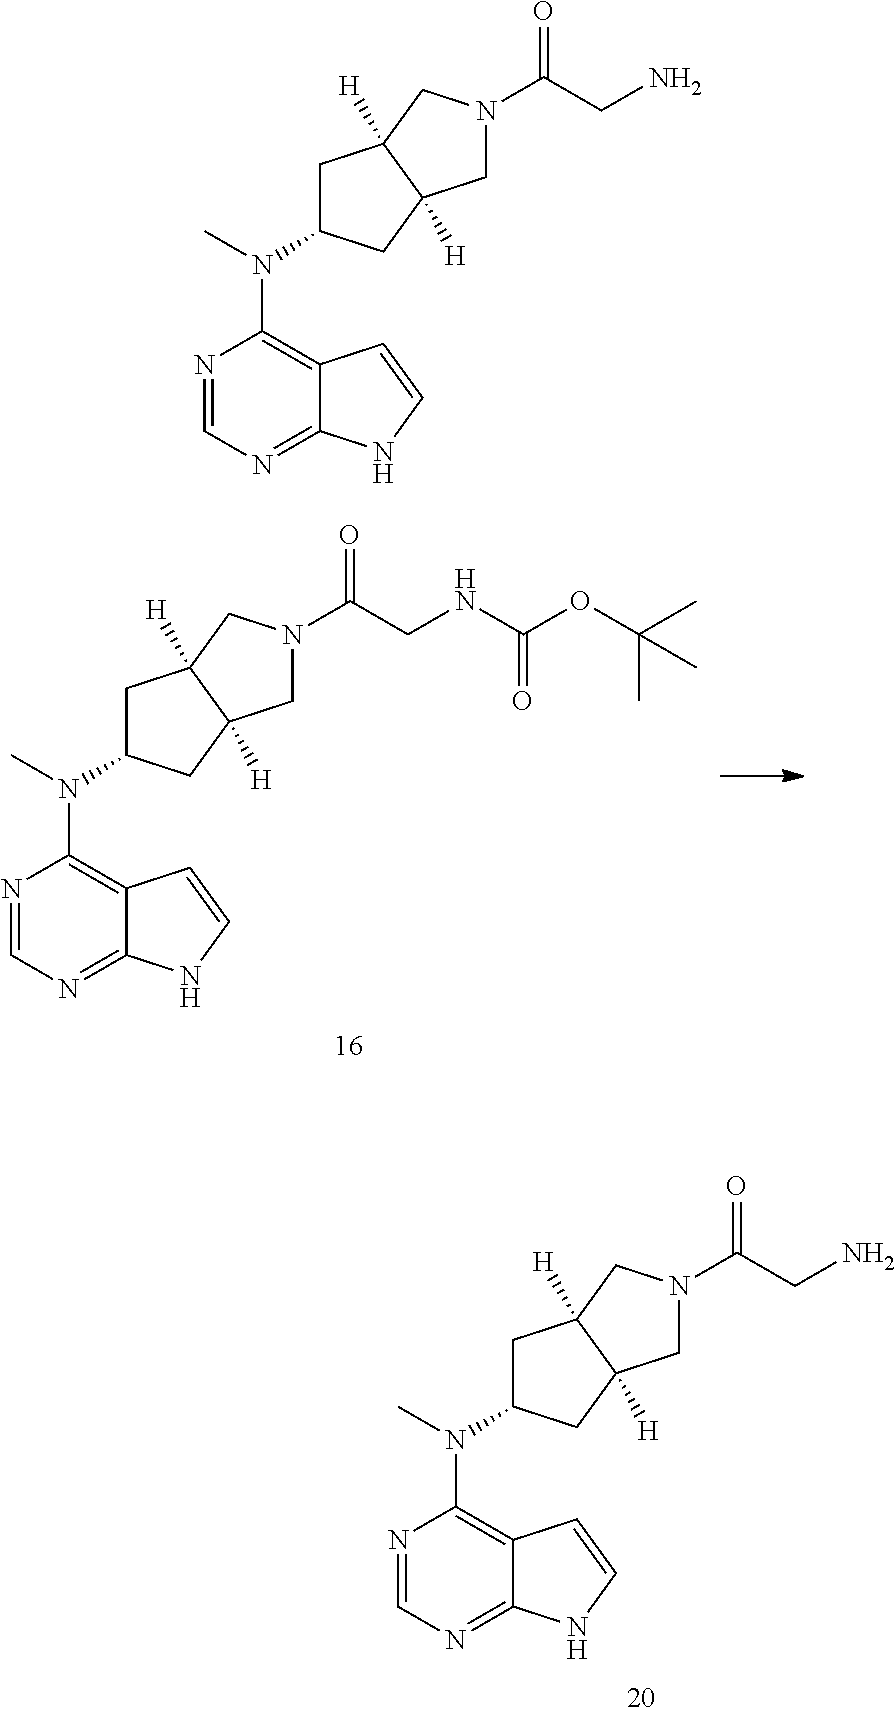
N1=CN=C2C(=C1N(C)C1CC3([H])C([H])(C1)CN(C(CN)=O)C3)C=CN2.N1=CN=C2C(=C1N(C)C1CC3([H])C([H])(C1)CN(C(CNC(OC(C)(C)C)=O)=O)C3)C=CN2.N1=CN=C2C(=C1N(C)C1CC3([H])C([H])(C1)CN(C(CN)=O)C3)C=CN2
